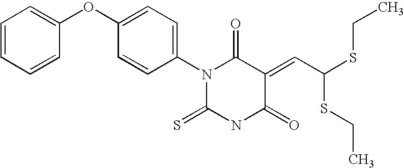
C1=CC=CC(OC2=CC=C(N3C(=S)NC(=O)C(=CC(SCC)SCC)C3=O)C=C2)=C1
